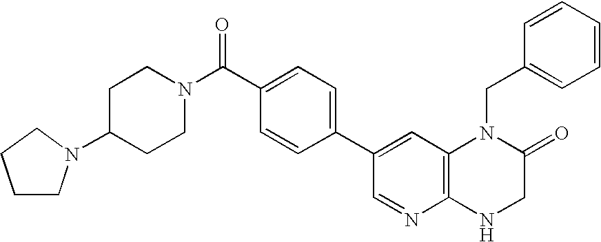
C1=C(C(N2CCC(N3CCCC3)CC2)=O)C=CC(C2=CC3=C(N=C2)NCC(=O)N3CC2=CC=CC=C2)=C1
